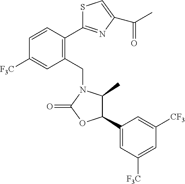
C1(CN2C(C)C(C3=CC([F3C])=CC([CF3])=C3)OC2=O)=C(C2=NC(C(=O)C)=CS2)C=CC([F3C])=C1
